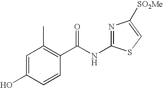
C1=C(O)C=CC(C(NC2=NC([SO2Me])=CS2)=O)=C1C
